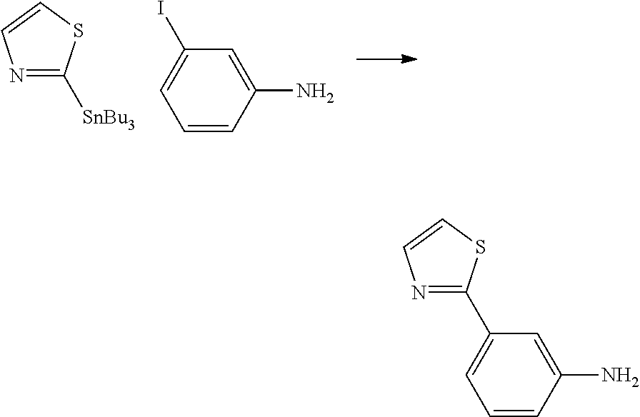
N1=C([SnBu3])SC=C1.C1=CC(N)=CC(I)=C1.C1=CC(N)=CC(C2=NC=CS2)=C1
